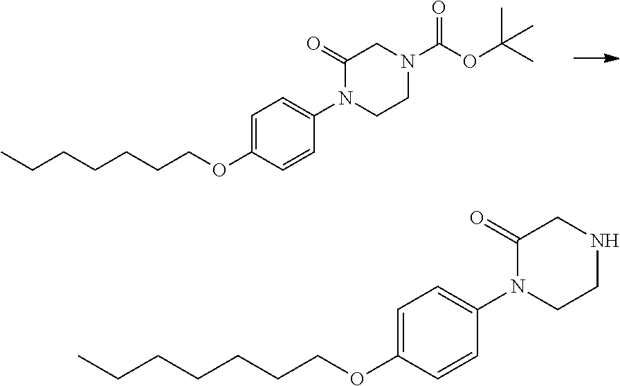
CCCCCCCOC1=CC=C(N2CCN(C(OC(C)(C)C)=O)CC2=O)C=C1.CCCCCCCOC1=CC=C(N2CCNCC2=O)C=C1
